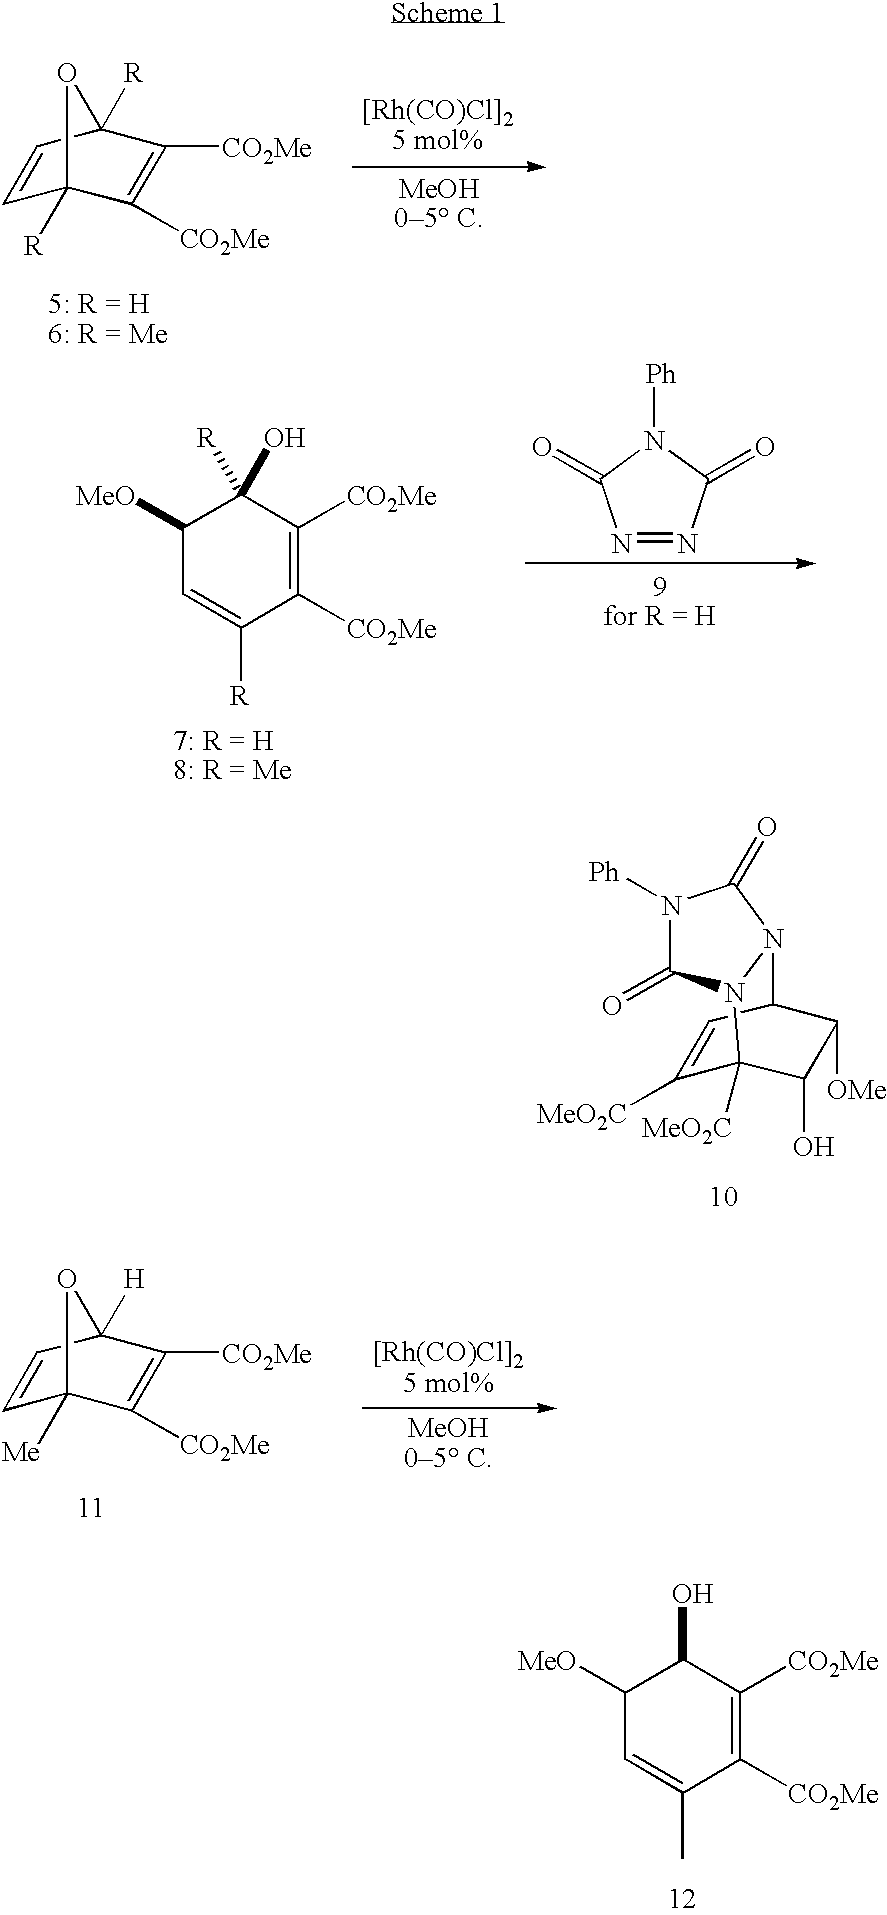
C1=CC2([R])C([CO2Me])=C([CO2Me])C1([R])O2.C1([MeO])C=C([R])C([CO2Me])=C([CO2Me])C1([R])O.N1=NC(=O)N([Ph])C1=O.N1([Ph])C(=O)N2N(C1=O)C1C([OMe])C(O)C2([MeO2C])C([MeO2C])=C1.C1=CC2([H])C([CO2Me])=C([CO2Me])C1([Me])O2.C1([CO2Me])=C([CO2Me])C(O)C([MeO])C=C1C
